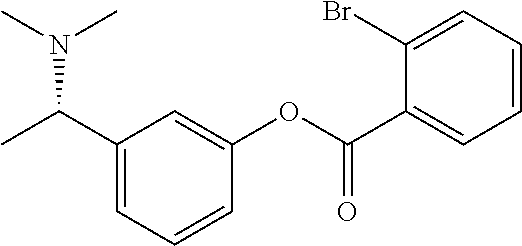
CC(C1=CC=CC(OC(C2=CC=CC=C2Br)=O)=C1)N(C)C
